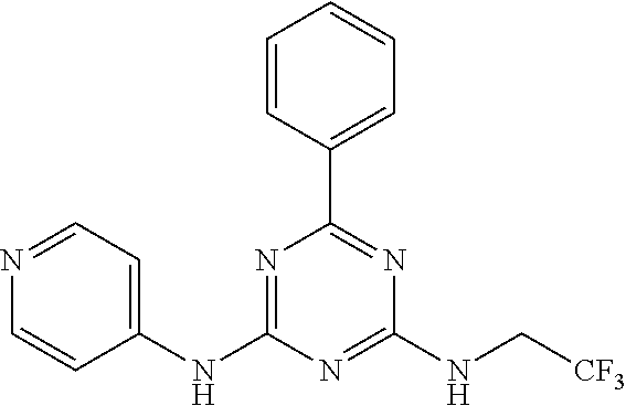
C1=CC(C2=NC(NC[CF3])=NC(NC3=CC=NC=C3)=N2)=CC=C1
